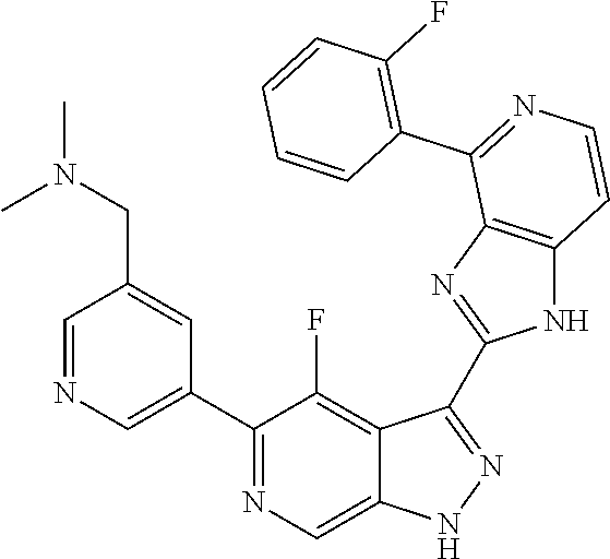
C1=NC=C(C2=NC=C3C(=C2F)C(C2=NC4=C(N2)C=CN=C4C2=C(F)C=CC=C2)=NN3)C=C1CN(C)C
